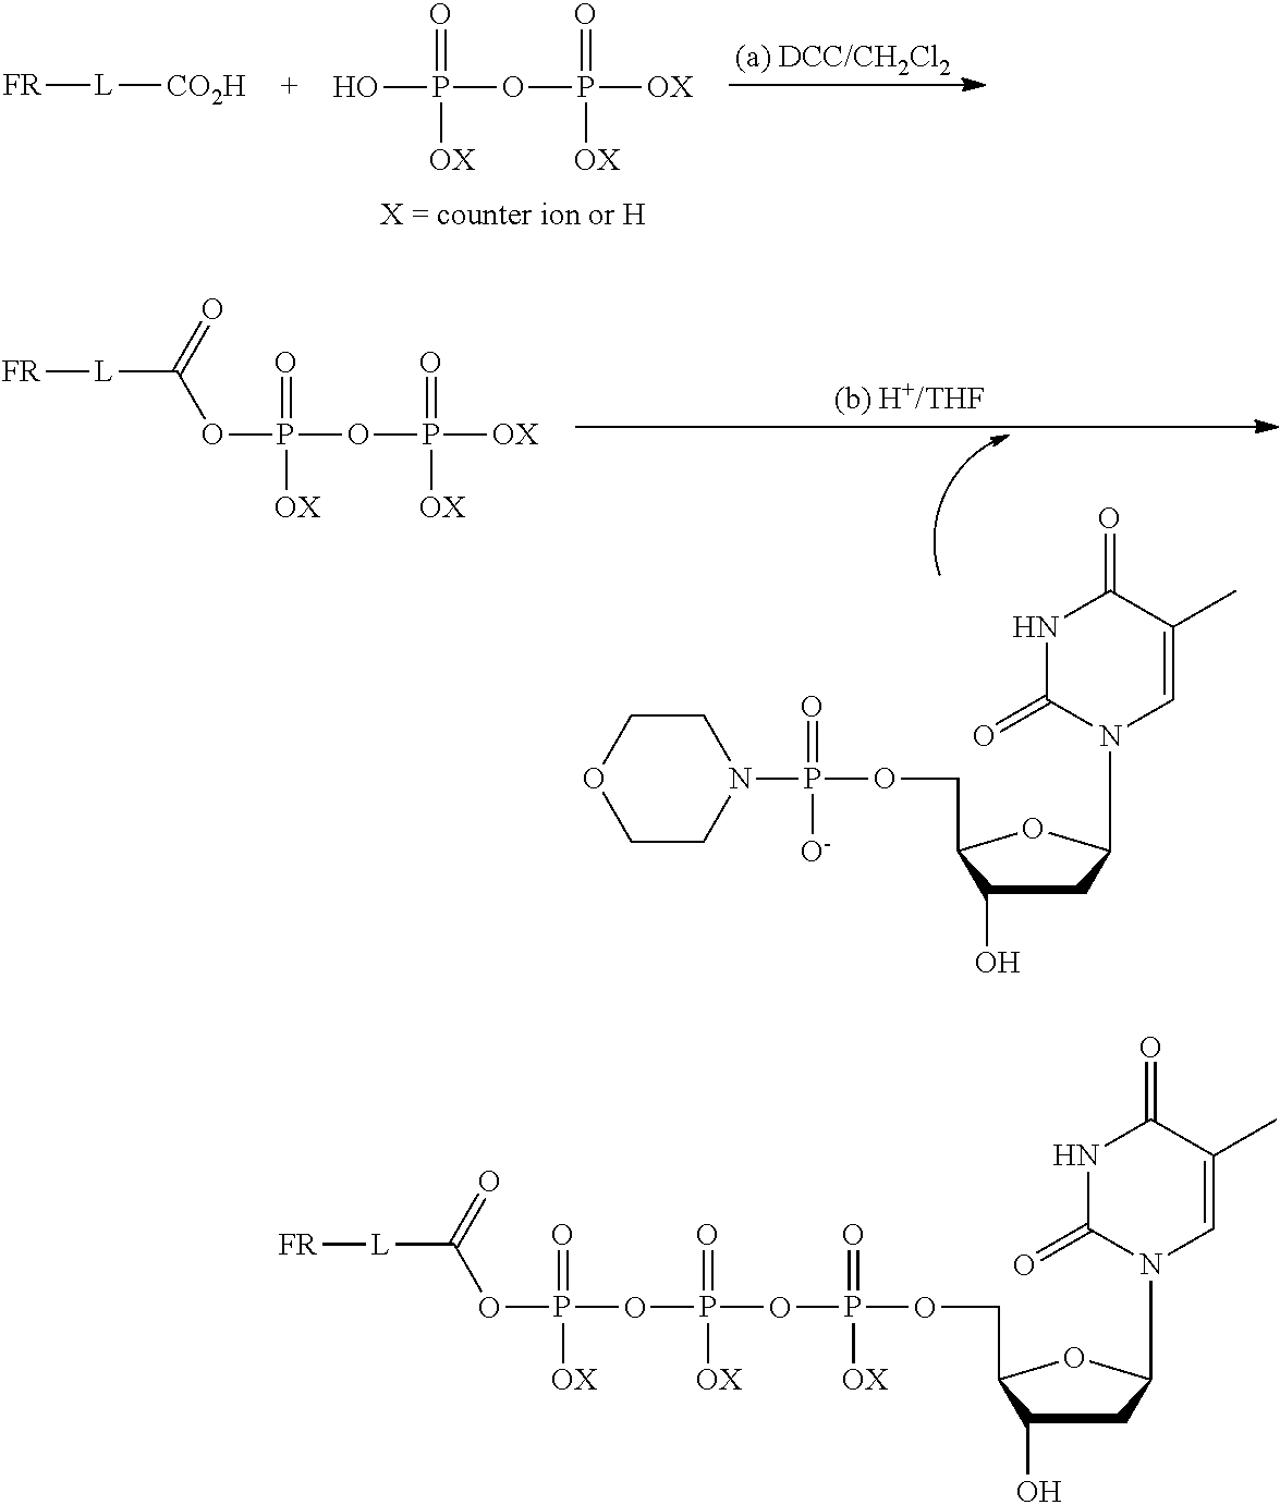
OP(OP(=O)([OX])[OX])(=O)[OX].[FR][L][CO2H].N1(P(OCC2C(O)CC(N3C=C(C)C(=O)NC3=O)O2)(=O)[O-])CCOCC1.[FR][L]C(OP(OP(=O)([OX])[OX])(=O)[OX])=O.[FR][L]C(OP(OP(=O)(OP(=O)(OCC1C(O)CC(N2C=C(C)C(=O)NC2=O)O1)[OX])[OX])(=O)[OX])=O
